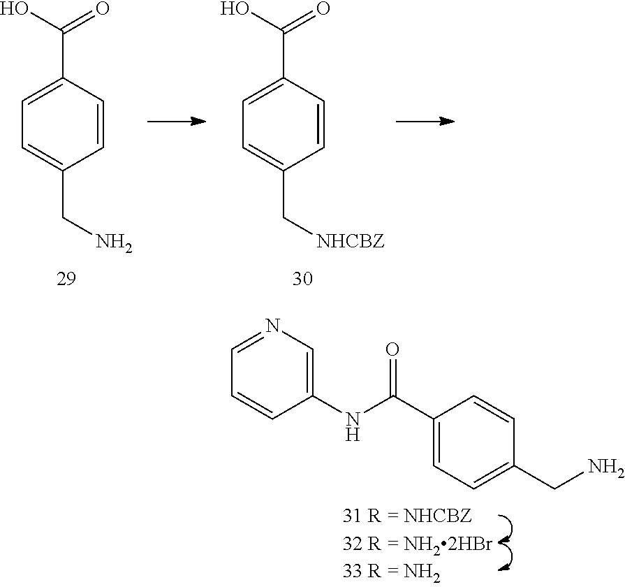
C1=CC(C(O)=O)=CC=C1CN.C1=CC(C(O)=O)=CC=C1C[NHCBZ].C1(NC(C2=CC=C(CN)C=C2)=O)=CN=CC=C1
